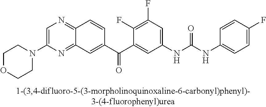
C1COCCN1C1=CN=C2C(=N1)C=C(C(=O)C1=CC(NC(=O)NC3=CC=C(F)C=C3)=CC(F)=C1F)C=C2
